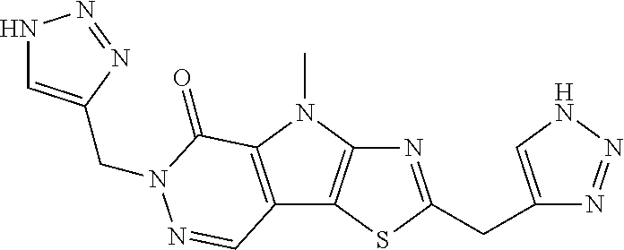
N1=C(CC2=CNN=N2)SC2=C1N(C)C1=C2C=NN(CC2=CNN=N2)C1=O
